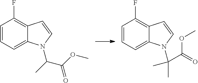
C1=CC=C2C(=C1F)C=CN2C(C)C(OC)=O.C1=CC=C2C(=C1F)C=CN2C(C)(C)C(=O)OC
